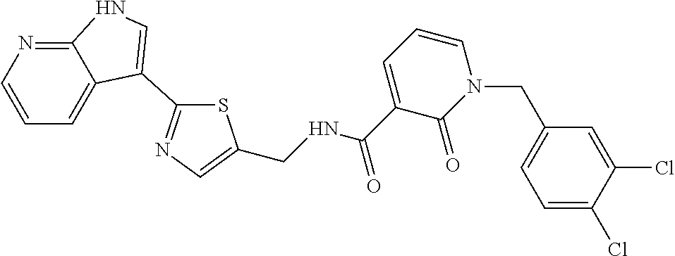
C1=CN=C2C(=C1)C(C1=NC=C(CNC(C3=CC=CN(CC4=CC=C(Cl)C(Cl)=C4)C3=O)=O)S1)=CN2
